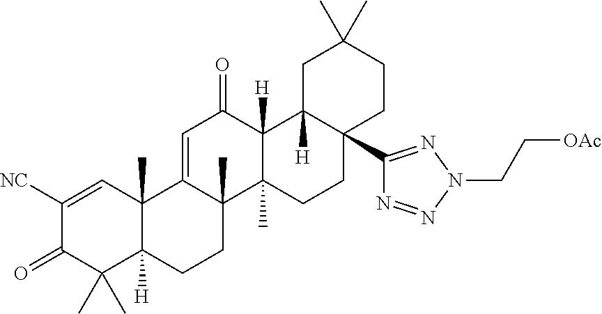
C12(C)C([H])(CCC3(C)C1=CC(=O)C1([H])C3(C)CCC3(C4=NN(CC[OAc])N=N4)C1([H])CC(C)(C)CC3)C(C)(C)C(=O)C([NC])=C2
